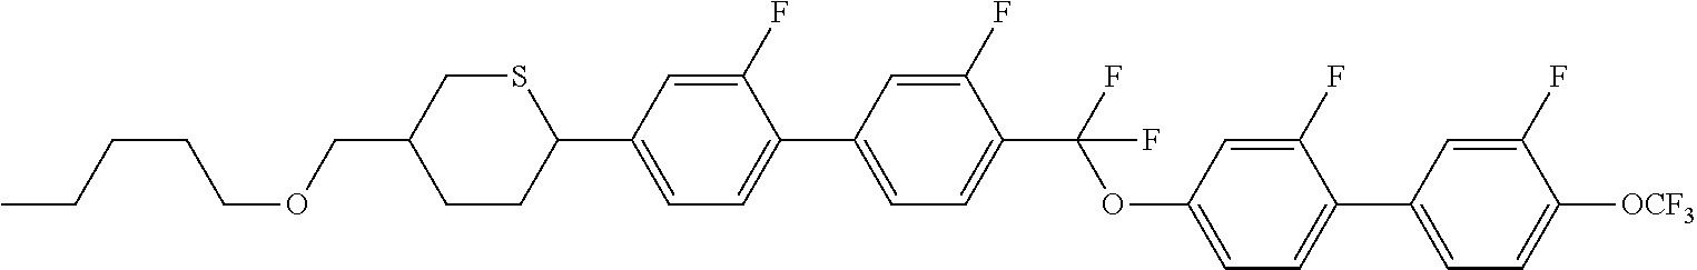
C(COCC1CCC(C2=CC=C(C3=CC=C(C(F)(OC4=CC=C(C5=CC=C([OCF3])C(F)=C5)C(F)=C4)F)C(F)=C3)C(F)=C2)SC1)CCC
